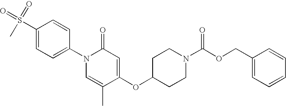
C1(S(=O)(=O)C)=CC=C(N2C=C(C)C(OC3CCN(C(OCC4=CC=CC=C4)=O)CC3)=CC2=O)C=C1
